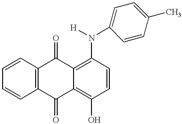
C1=CC2=C(C=C1)C(=O)C1=C(O)C=CC(N([H])C3=CC=C(C)C=C3)=C1C2=O
